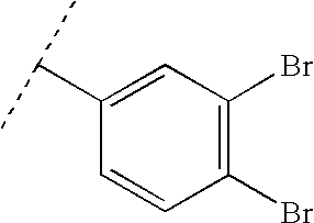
C1(C(C)C)=CC(Br)=C(Br)C=C1
